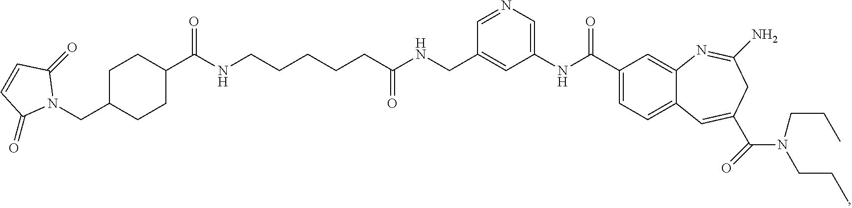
C1C(CN2C(=O)C=CC2=O)CCC(C(NCCCCCC(NCC2=CC(NC(C3=CC=C4C(=C3)N=C(N)CC(C(N(CCC)CCC)=O)=C4)=O)=CN=C2)=O)=O)C1
